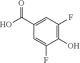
C1(C(O)=O)=CC(F)=C(O)C(F)=C1
